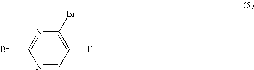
N1=CC(F)=C(Br)N=C1Br
